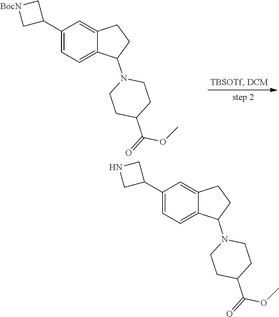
O(C)C(=O)C1CCN(C2CCC3=CC(C4C[BocN]C4)=CC=C32)CC1.O(C)C(=O)C1CCN(C2CCC3=CC(C4CNC4)=CC=C32)CC1
